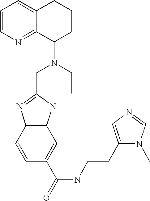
C12=C(C=CC(C(=O)NCCC3=CN=CN3C)=C1)N=C(CN(CC)C1CCCC3=CC=CN=C13)N2
